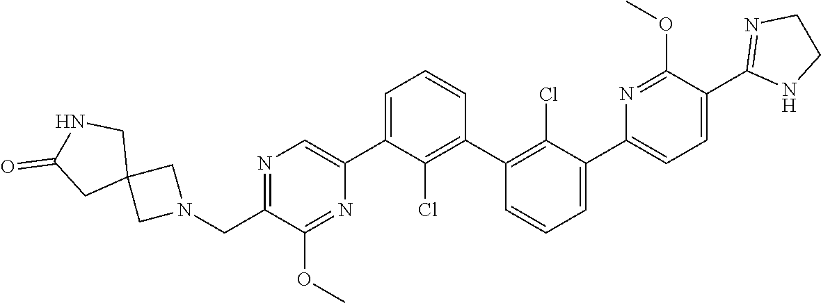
N1=C(CN2CC3(C2)CNC(=O)C3)C(OC)=NC(C2=CC=CC(C3=C(Cl)C(C4=CC=C(C5=NCCN5)C(OC)=N4)=CC=C3)=C2Cl)=C1
